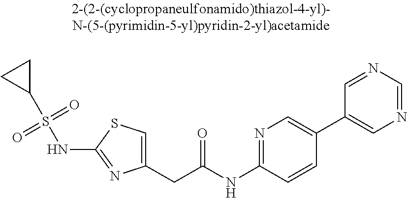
C1(CC(NC2=NC=C(C3=CN=CN=C3)C=C2)=O)=CSC(NS(C2CC2)(=O)=O)=N1
